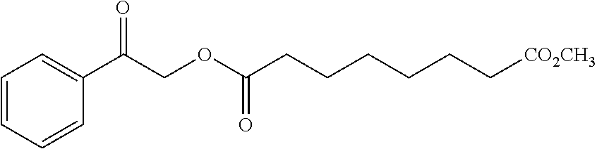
C1=CC=CC(C(COC(CCCCCC[CO2CH3])=O)=O)=C1
